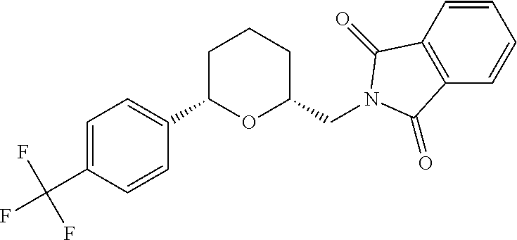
C1=C(C(F)(F)F)C=CC(C2OC(CN3C(=O)C4=C(C=CC=C4)C3=O)CCC2)=C1
